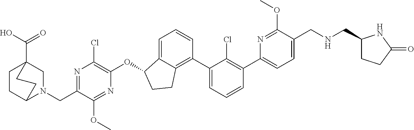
O(C1C2=CC=CC(C3=CC=CC(C4=CC=C(CNCC5CCC(=O)N5)C(OC)=N4)=C3Cl)=C2CC1)C1=C(Cl)N=C(CN2CC3(C(O)=O)CCC2CC3)C(OC)=N1
